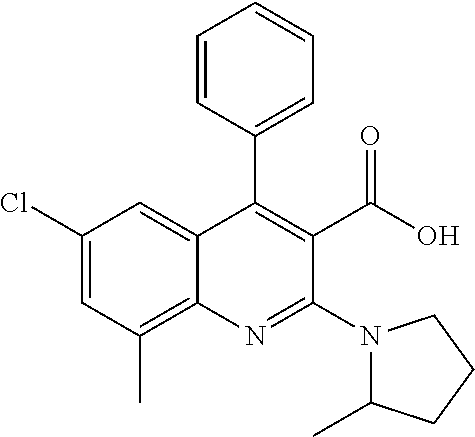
C1(Cl)=CC(C)=C2C(=C1)C(C1=CC=CC=C1)=C(C(=O)O)C(N1C(C)CCC1)=N2
